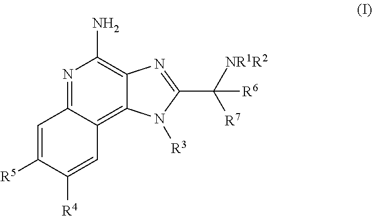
N1=C2C(=C3C(=C1N)N=C(C([R7])([NR1R2])[R6])N3[R3])C=C([R4])C([R5])=C2
